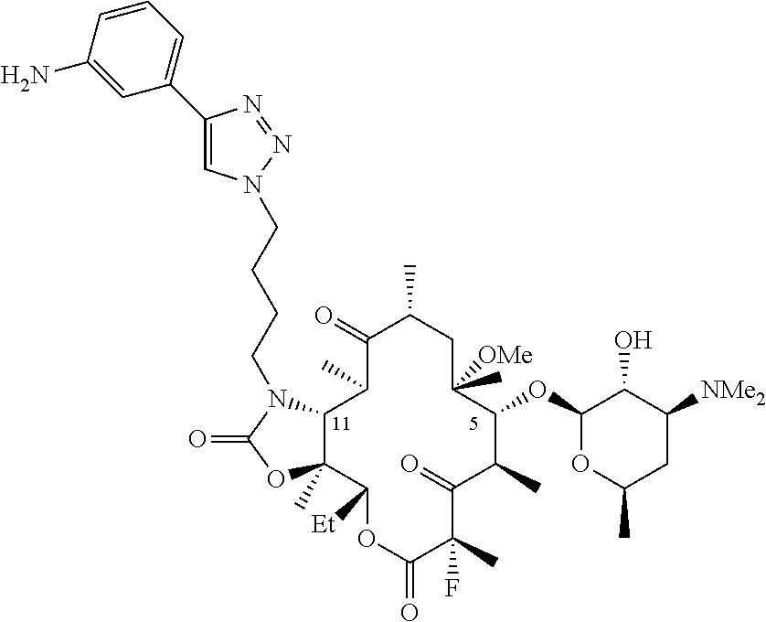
C12C(C)(C([Et])OC(=O)C(F)(C)C(=O)C(C)C(OC3OC(C)CC([NMe2])C3O)C([OMe])(C)CC(C)C(=O)C1C)OC(=O)N2CCCCN1C=C(C2=CC=CC(N)=C2)N=N1
